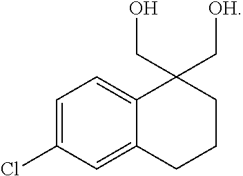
C1=C(Cl)C=C2C(=C1)C(CO)(C[OH])CCC2
